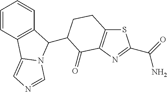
C1=CC2=C(C=C1)C(C1CCC3=C(N=C(C(=O)N)S3)C1=O)N1C2=CN=C1
